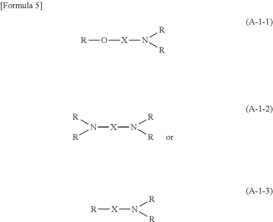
N([X]N([R])[R])([R])[R].[R]O[X]N([R])[R].[R][X]N([R])[R]
